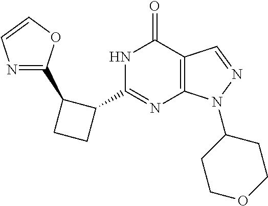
C12=C(N(C3CCOCC3)N=C1)N=C(C1C(C3=NC=CO3)CC1)NC2=O
